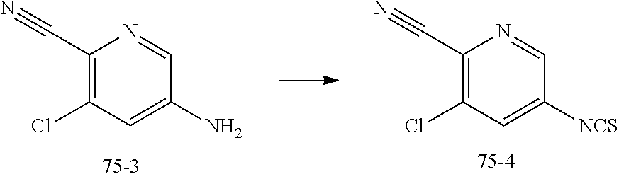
C1(C#N)=C(Cl)C=C(N)C=N1.C1(C#N)=C(Cl)C=C([NCS])C=N1
